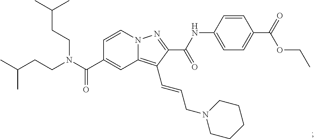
N12C(=C(C=CCN3CCCCC3)C(C(=O)NC3=CC=C(C(=O)OCC)C=C3)=N1)C=C(C(N(CCC(C)C)CCC(C)C)=O)C=C2
